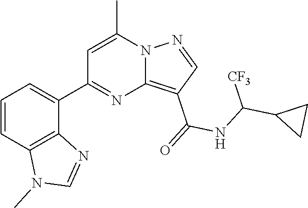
C12=C(C(=O)NC(C3CC3)[CF3])C=NN1C(C)=CC(C1=CC=CC3=C1N=CN3C)=N2
